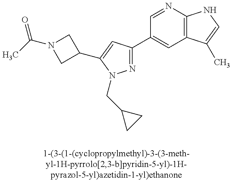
N1=C(C2=CC3=C(N=C2)NC=C3C)C=C(C2CN(C(=O)C)C2)N1CC1CC1
